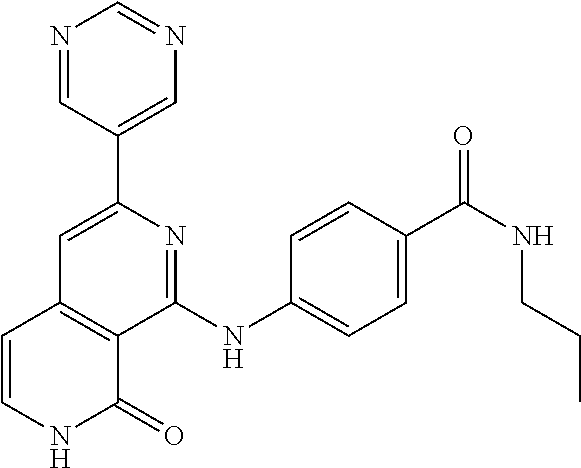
C1(C2=CN=CN=C2)=CC2=C(C(NC3=CC=C(C(NCCC)=O)C=C3)=N1)C(=O)NC=C2
